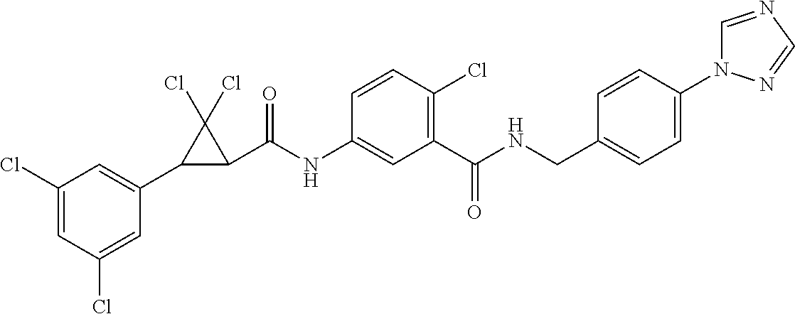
C1(Cl)=CC(C2C(C(NC3=CC(C(NCC4=CC=C(N5C=NC=N5)C=C4)=O)=C(Cl)C=C3)=O)C2(Cl)Cl)=CC(Cl)=C1
